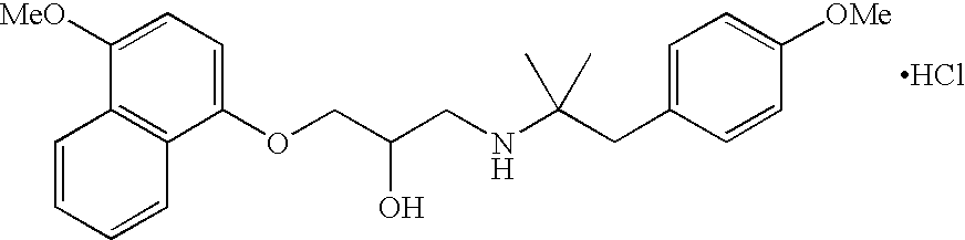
O(CC(CNC(CC1=CC=C([OMe])C=C1)(C)C)O)C1=CC=C([MeO])C2=C1C=CC=C2.Cl
